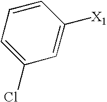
C1=CC=C(Cl)C=C1[X1]
